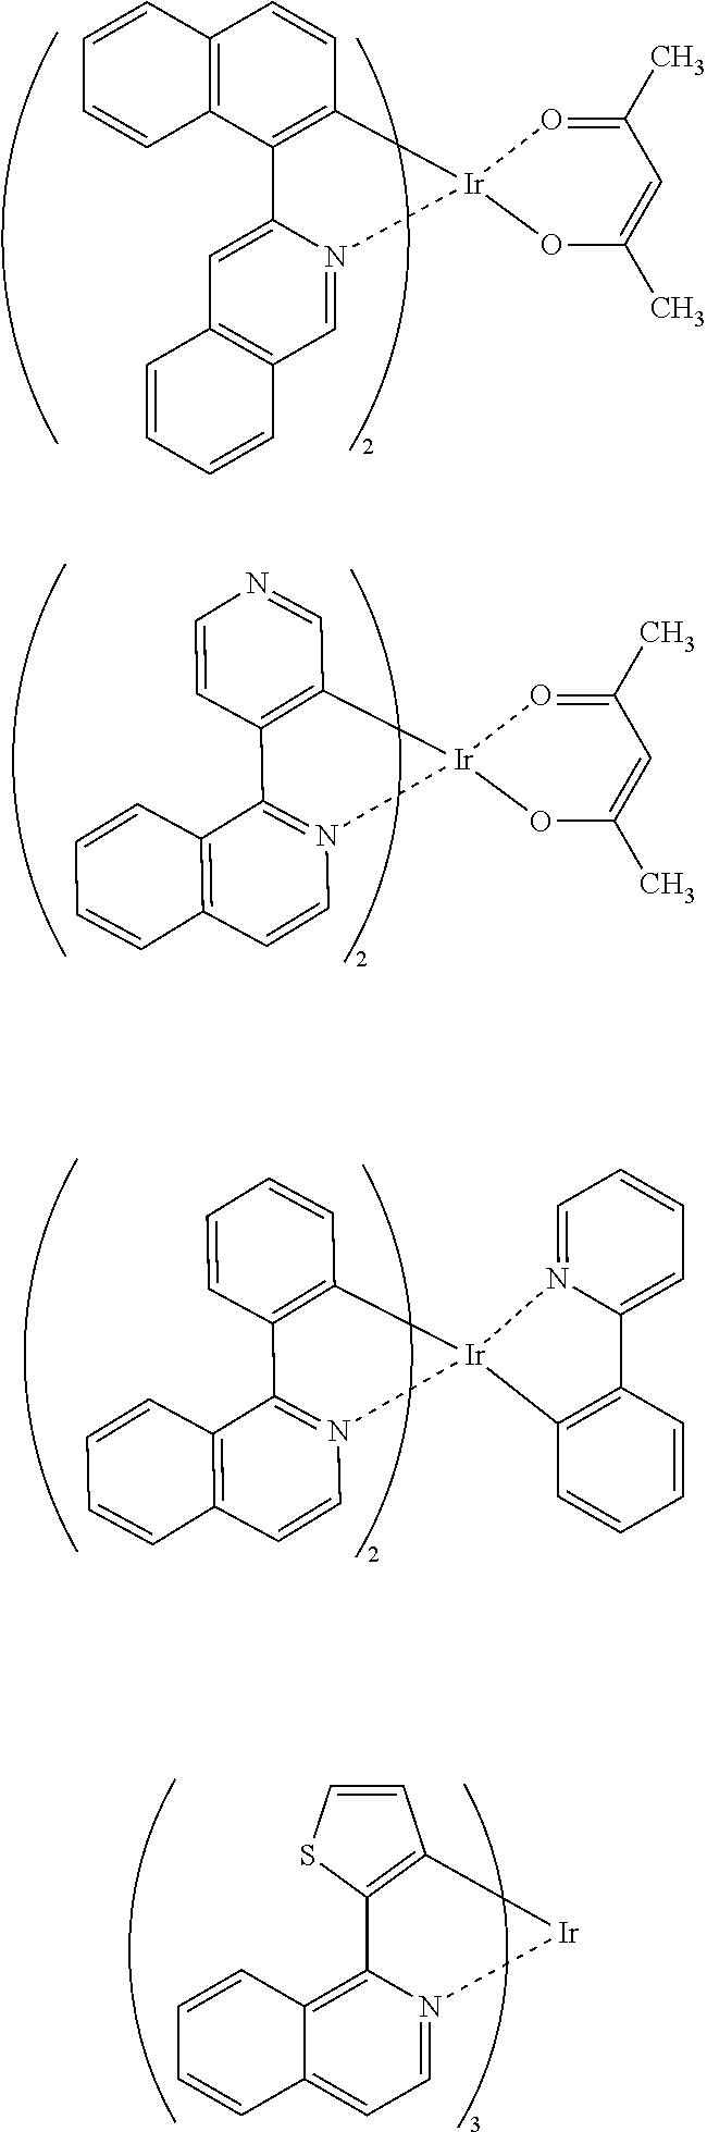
C12=CC3=C(C=N1[Ir]1(C4=C2C2=C(C=C4)C=CC=C2)OC(C)=CC(C)=O1)C=CC=C3.C12=C([Ir]3(N4=C1C1=C(C=C4)C=CC=C1)OC(C)=CC(C)=O3)C=NC=C2.C12=C([Ir]3(N4=C1C1=C(C=C4)C=CC=C1)N1=CC=CC=C1C1=C3C=CC=C1)C=CC=C2.C12=C([Ir]N3=CC=C4C(=C13)C=CC=C4)C=CS2
